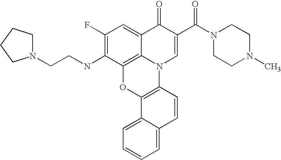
C1(F)=C(NCCN2CCCC2)C2=C3C(=C1)C(=O)C(C(N1CCN(C)CC1)=O)=CN3C1=C(O2)C2=CC=CC=C2C=C1
